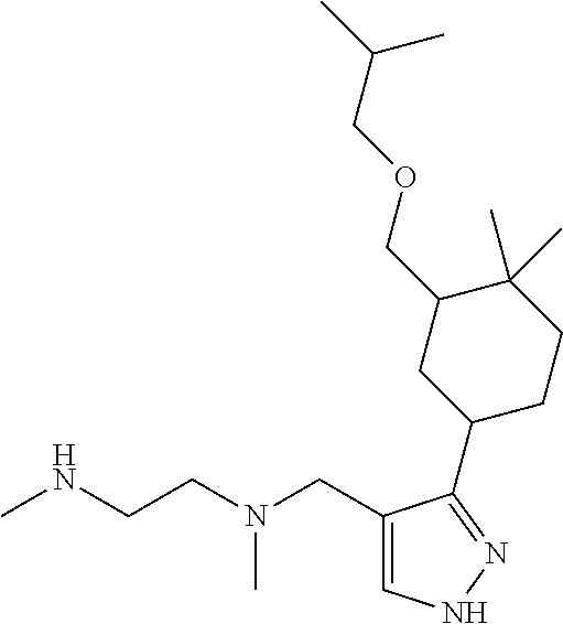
CNCCN(CC1=CNN=C1C1CCC(C)(C)C(COCC(C)C)C1)C
